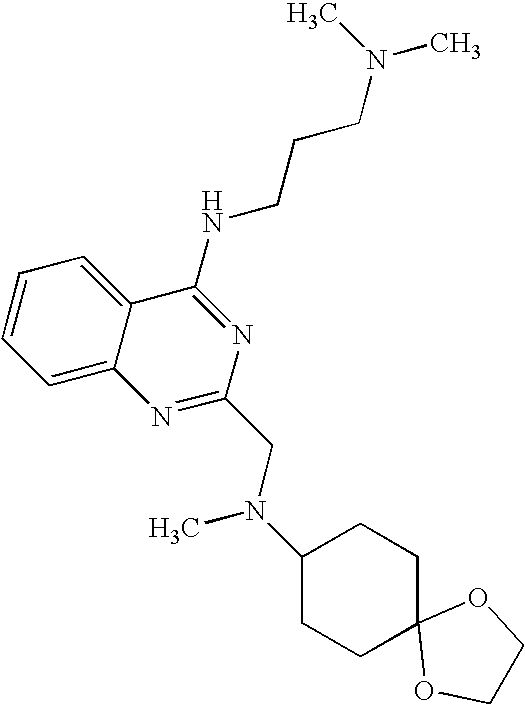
C12=CC=CC=C1C(NCCCN(C)C)=NC(CN(C1CCC3(CC1)OCCO3)C)=N2
